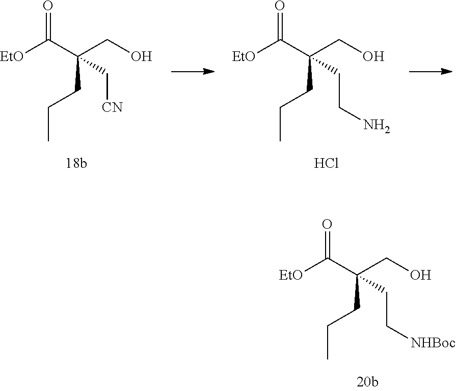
[EtO]C(C(CO)(CC[NHBoc])CCC)=O.[EtO]C(C(CO)(C[CN])CCC)=O.[EtO]C(C(CO)(CCN)CCC)=O.Cl
